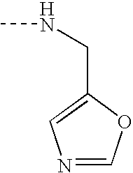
N1=COC(CNC)=C1
